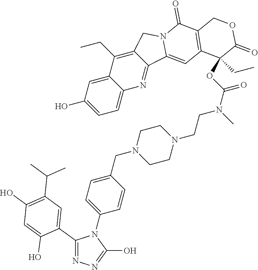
OC1=CC=C2C(=C1)C(CC)=C1C(=N2)C2=CC3=C(C(=O)N2C1)COC(=O)C3(CC)OC(N(C)CCN1CCN(CC2=CC=C(N3C(C4=CC(C(C)C)=C(O)C=C4O)=NN=C3O)C=C2)CC1)=O
